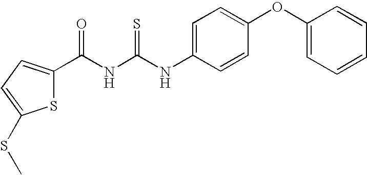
C(NC(NC1=CC=C(OC2=CC=CC=C2)C=C1)=S)(=O)C1=CC=C(SC)S1
